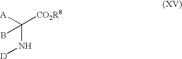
C(N[D])(B)([CO2R8])[A]
